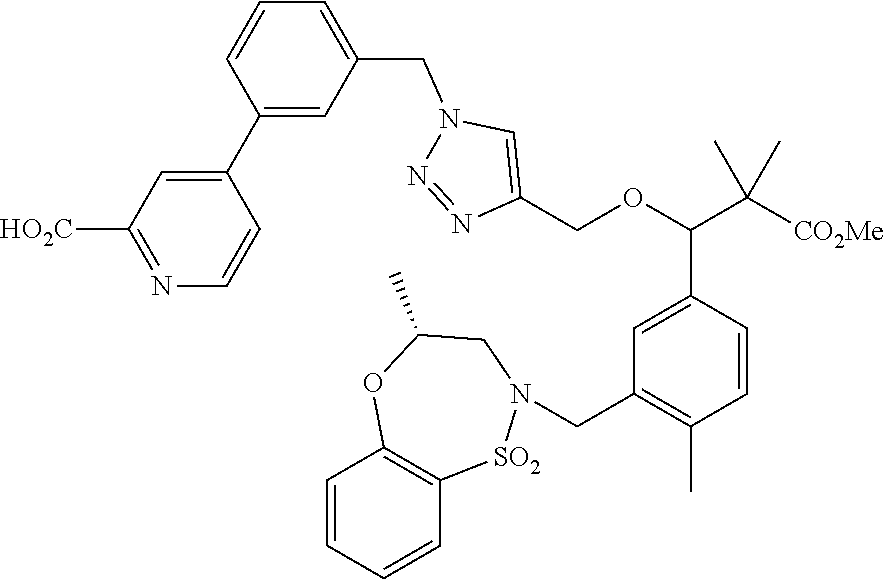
C1=CC(C(OCC2=CN(CC3=CC=CC(C4=CC([HO2C])=NC=C4)=C3)N=N2)C([CO2Me])(C)C)=CC(CN2[SO2]C3=C(C=CC=C3)OC(C)C2)=C1C
